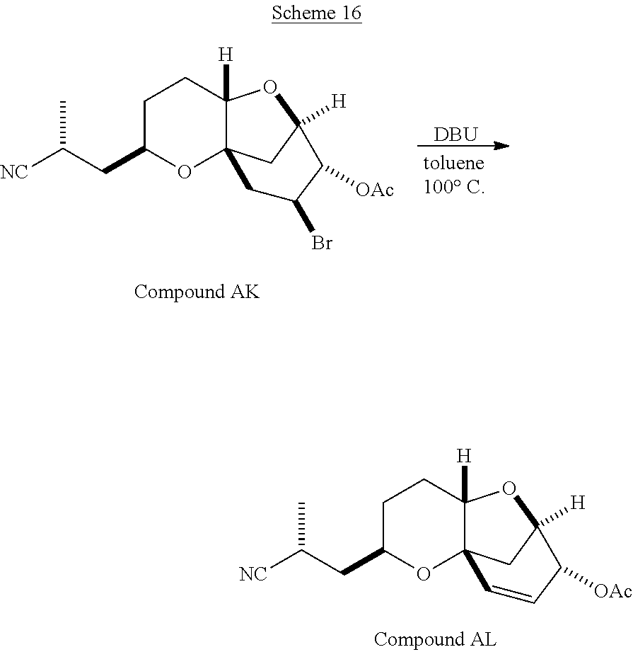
C1C(CC([NC])C)OC23C([H])(C1)OC([H])(C2)C([OAc])C(Br)C3.[DBU].C1C(CC([NC])C)OC23C([H])(C1)OC([H])(C2)C([OAc])C=C3
